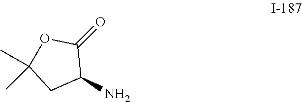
NC1C(=O)OC(C)(C)C1
